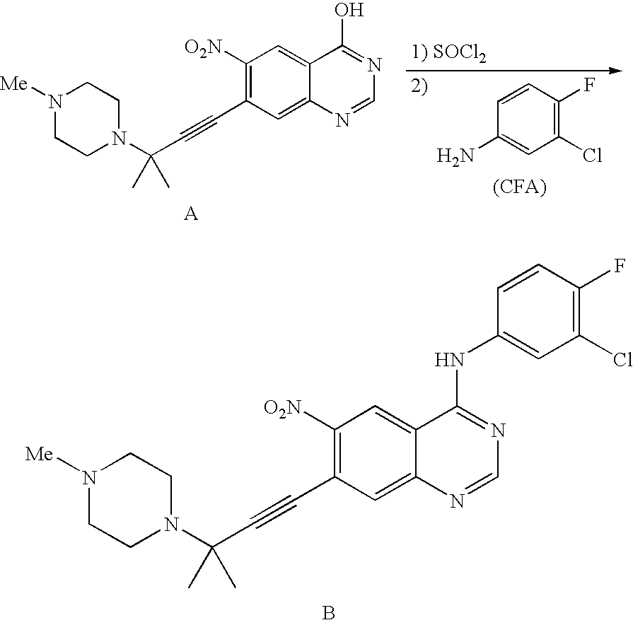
N1([Me])CCN(C(C#CC2=C([O2N])C=C3C(=C2)N=CN=C3O)(C)C)CC1.C1(Cl)=C(F)C=CC(N)=C1.N1([Me])CCN(C(C#CC2=C([O2N])C=C3C(=C2)N=CN=C3NC2=CC(Cl)=C(F)C=C2)(C)C)CC1.B
